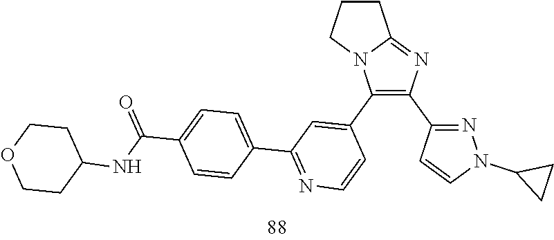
C1CCN2C1=NC(C1=NN(C3CC3)C=C1)=C2C1=CC(C2=CC=C(C(NC3CCOCC3)=O)C=C2)=NC=C1
